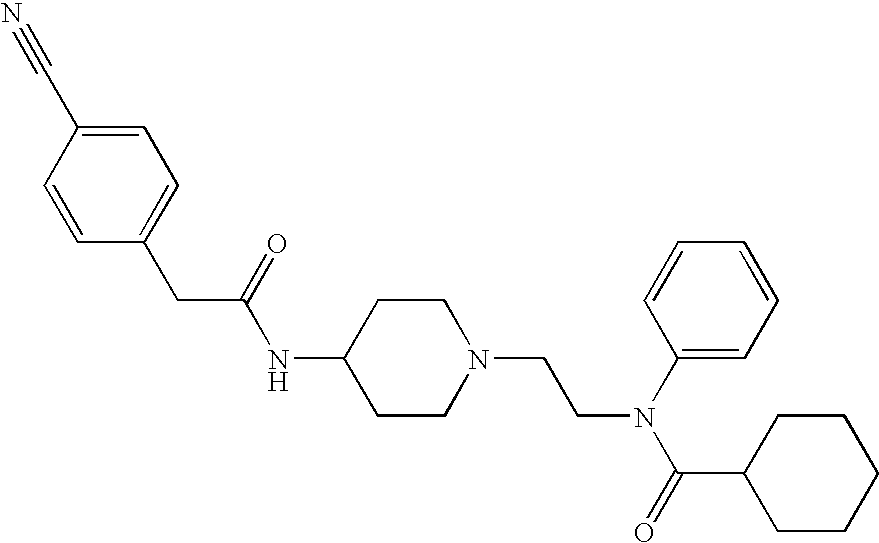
C1(CC(NC2CCN(CCN(C(C3CCCCC3)=O)C3=CC=CC=C3)CC2)=O)=CC=C(C#N)C=C1
